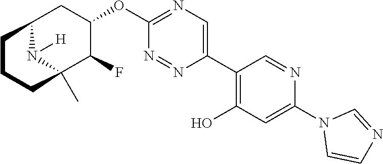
C12CC(OC3=NC=C(C4=C(O)C=C(N5C=CN=C5)N=C4)N=N3)C(F)C(C)(N1[H])CCC2
